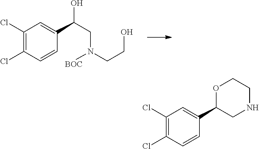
C1(Cl)=C(Cl)C=CC(C(CN(CCO)[BOC])O)=C1.C1(Cl)=C(Cl)C=CC(C2CNCCO2)=C1
